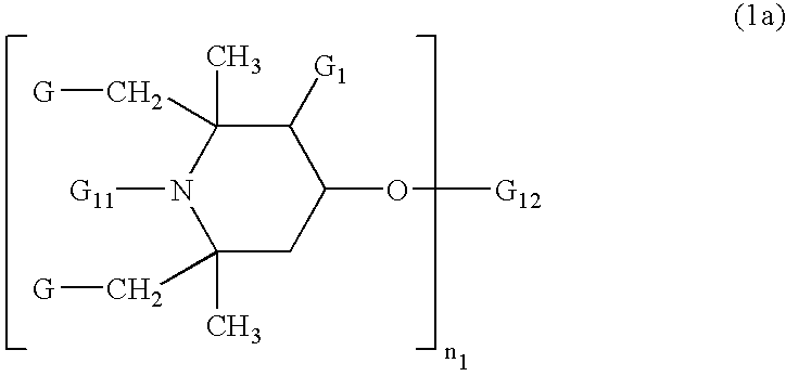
C1(C)(C[G])CC(O[G12])C([G1])C(C)(C[G])N1[G11]
